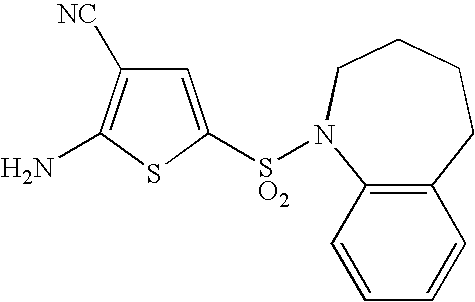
C1=C([SO2]N2C3=C(C=CC=C3)CCCC2)SC(N)=C1[NC]
